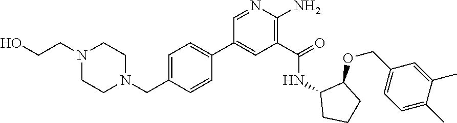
N1=CC(C2=CC=C(CN3CCN(CCO)CC3)C=C2)=CC(C(=O)NC2CCCC2OCC2=CC=C(C)C(C)=C2)=C1N
